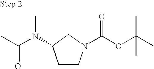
C1CN(C(OC(C)(C)C)=O)CC1N(C(=O)C)C
